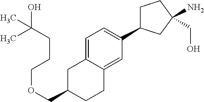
C1=C2C(=CC(C3CCC(CO)(N)C3)=C1)CCC(COCCCC(O)(C)C)C2
